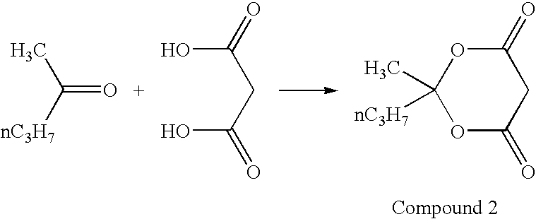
OC(CC(O)=O)=O.O=C(C)[nC3H7].O1C(=O)CC(=O)OC1(C)[nC3H7]
